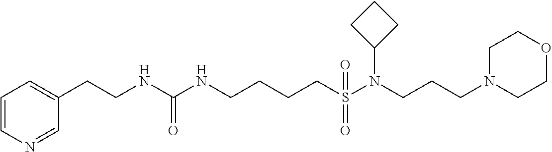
C(CNC(NCCCCS(N(CCCN1CCOCC1)C1CCC1)(=O)=O)=O)C1=CC=CN=C1
